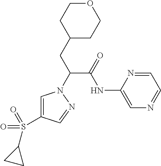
C1(CC(C(NC2=CN=CC=N2)=O)N2C=C(S(C3CC3)(=O)=O)C=N2)CCOCC1
